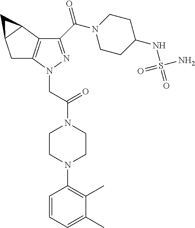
C1C2=C(C3C1C3)C(C(N1CCC(NS(=O)(N)=O)CC1)=O)=NN2CC(N1CCN(C2=C(C)C(C)=CC=C2)CC1)=O
